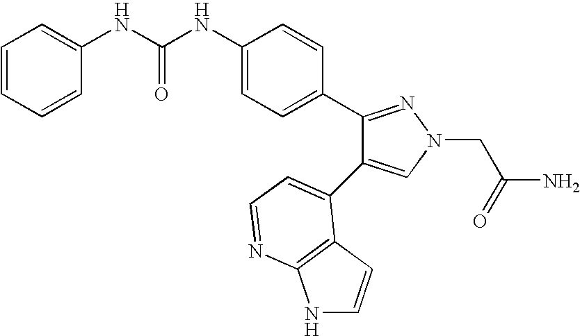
C(NC1=CC=C(C2=NN(CC(N)=O)C=C2C2=CC=NC3=C2C=CN3)C=C1)(=O)NC1=CC=CC=C1
